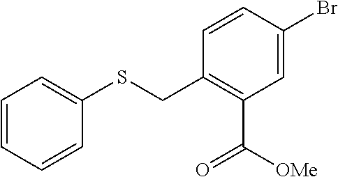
C1=CC(Br)=CC(C([OMe])=O)=C1CSC1=CC=CC=C1
